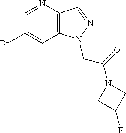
C1(Br)=CC2=C(C=NN2CC(N2CC(F)C2)=O)N=C1
